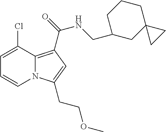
C1=C(Cl)C2=C(C(=O)NCC3CC4(CCC3)CC4)C=C(CCOC)N2C=C1
